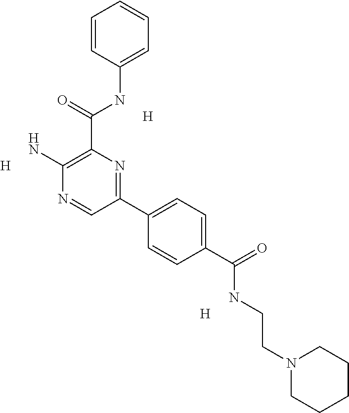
[H].C1(C(NC2=CC=CC=C2)=O)=C(N)N=CC(C2=CC=C(C(=O)NCCN3CCCCC3)C=C2)=N1.[H].[H]
